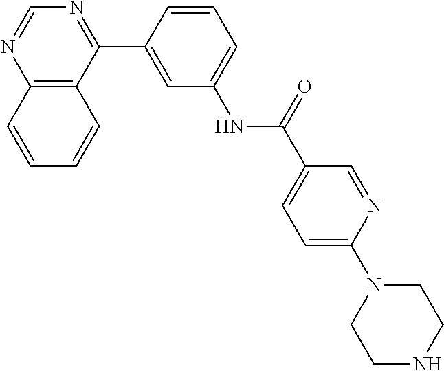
C12=C(C(C3=CC(NC(C4=CC=C(N5CCNCC5)N=C4)=O)=CC=C3)=NC=N1)C=CC=C2
